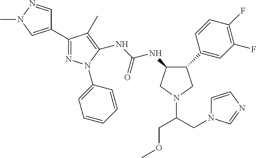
C1(NC(NC2=C(C)C(C3=CN(C)N=C3)=NN2C2=CC=CC=C2)=O)C(C2=CC(F)=C(F)C=C2)CN(C(CN2C=CN=C2)COC)C1
